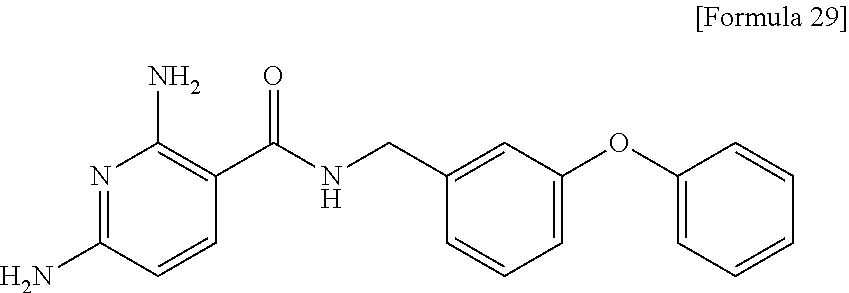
N1=C(N)C=CC(C(NCC2=CC(OC3=CC=CC=C3)=CC=C2)=O)=C1N
